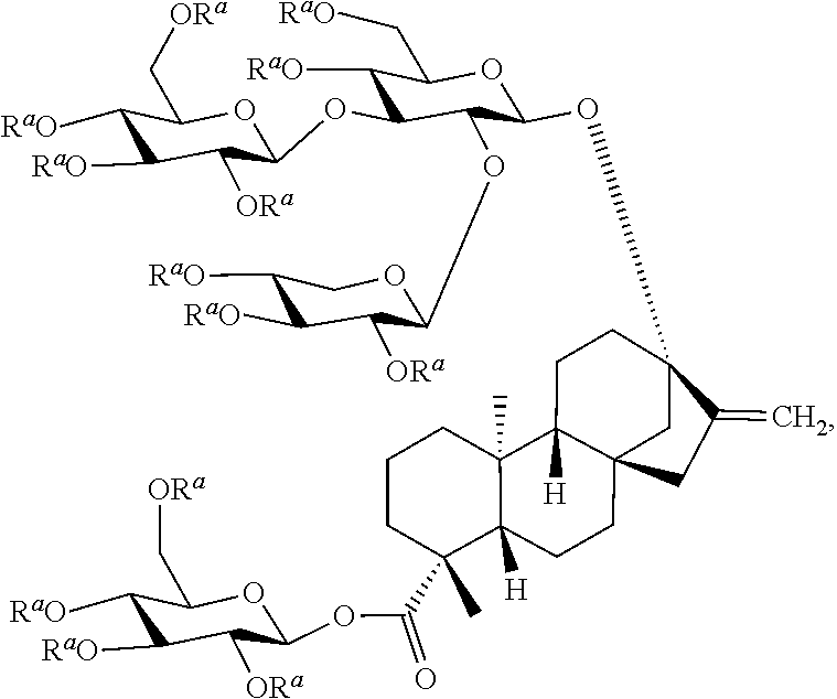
[RaO]C1C([ORa])C(OC(C2(C)CCCC3(C)C4([H])CCC5(OC6C(OC7C([ORa])C([RaO])C([RaO])CO7)C(OC7C([ORa])C([RaO])C([RaO])C(C[ORa])O7)C([RaO])C(C[RaO])O6)C(=C)CC4(CCC23[H])C5)=O)OC(C[ORa])C1[RaO]
